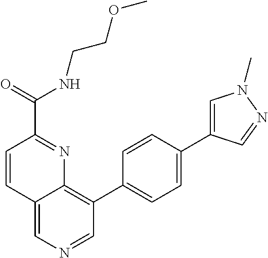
C12=CN=CC(C3=CC=C(C4=CN(C)N=C4)C=C3)=C1N=C(C(=O)NCCOC)C=C2
